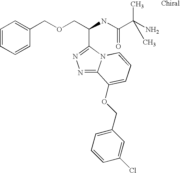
C(COCC1=CC=CC=C1)(NC(C(N)(C)C)=O)C1=NN=C2N1C=CC=C2OCC1=CC=CC(Cl)=C1
